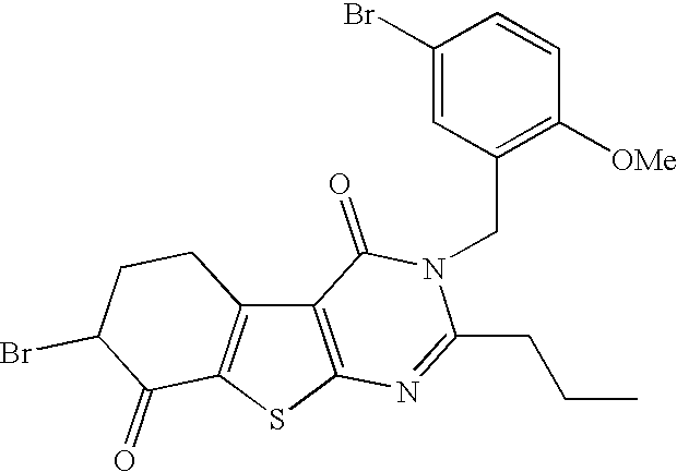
C12=C(SC3=C1CCC(Br)C3=O)N=C(CCC)N(CC1=C([OMe])C=CC(Br)=C1)C2=O
